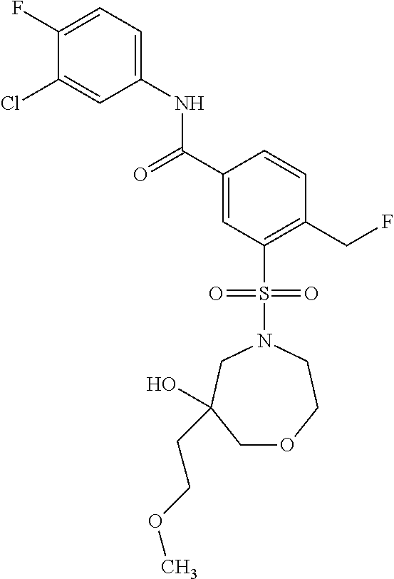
C1(F)=CC=C(NC(C2=CC(S(N3CC(O)(CCOC)COCC3)(=O)=O)=C(CF)C=C2)=O)C=C1Cl
